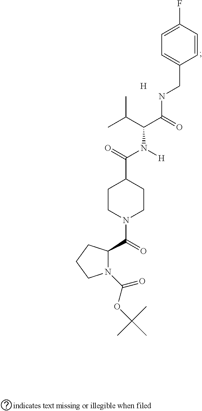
C1=C(F)C=CC(CNC(=O)C(C(C)C)N([H])C(=O)C2CCN(C(=O)C3N(C(=O)OC(C)(C)C)CCC3)CC2)=C1.[H]
